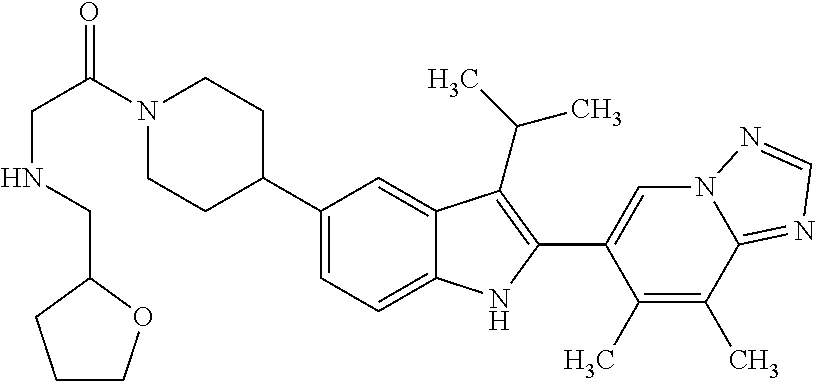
N1(C(CNCC2CCCO2)=O)CCC(C2=CC=C3C(=C2)C(C(C)C)=C(C2=CN4C(=NC=N4)C(C)=C2C)N3)CC1
